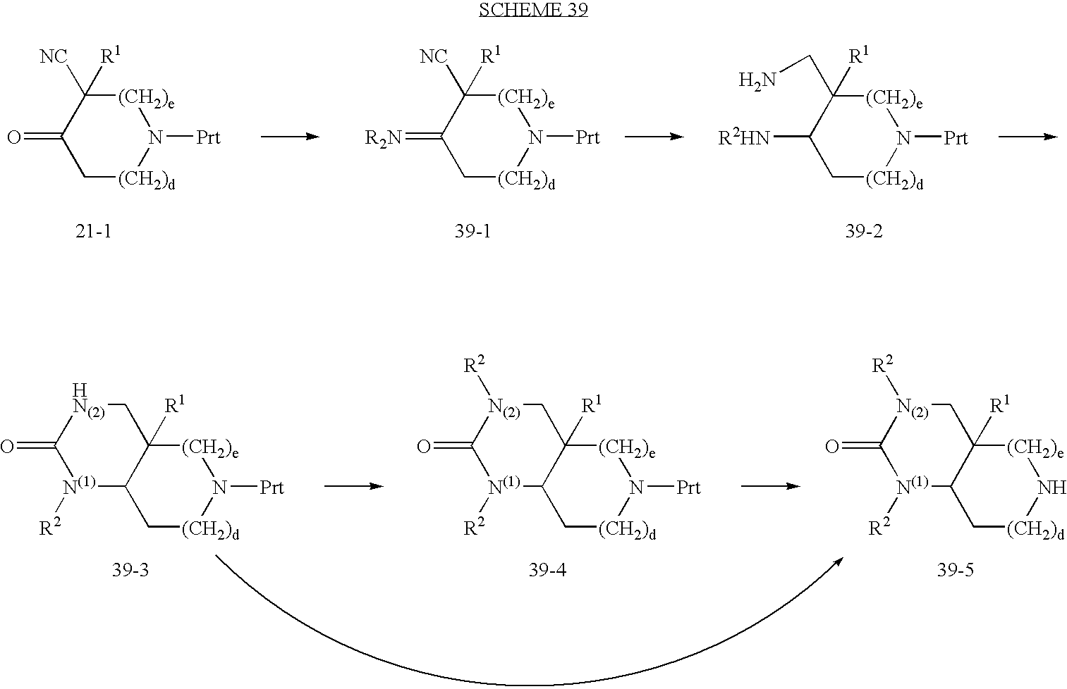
C1([R2HN])C[(CH2)d]N([Prt])[(CH2)e]C1([R1])CN.C1(=O)C[(CH2)d]N([Prt])[(CH2)e]C1([R1])[NC].C1(=[R2N])C[(CH2)d]N([Prt])[(CH2)e]C1([NC])[R1].C12C[(CH2)d]N([Prt])[(CH2)e]C1([R1])C[HN(2)]C(=O)[N(1)]2[R2].C12C[(CH2)d]N([Prt])[(CH2)e]C1([R1])C[N(2)]([R2])C(=O)[N(1)]2[R2].C12C[(CH2)d]N[(CH2)e]C1([R1])C[N(2)]([R2])C(=O)[N(1)]2[R2]
